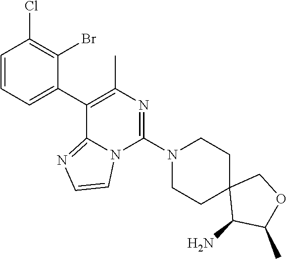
C1(C2=C(C)N=C(N3CCC4(CC3)C(N)C(C)OC4)N3C2=NC=C3)=CC=CC(Cl)=C1Br
